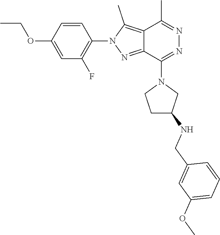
C12=C(C)N(C3=C(F)C=C(OCC)C=C3)N=C1C(N1CCC(NCC3=CC(OC)=CC=C3)C1)=NN=C2C
